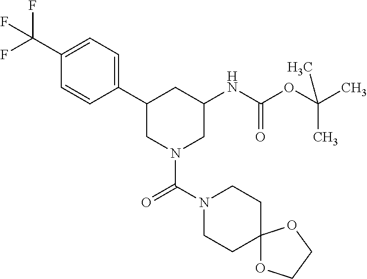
C1(C(F)(F)F)=CC=C(C2CN(C(N3CCC4(CC3)OCCO4)=O)CC(NC(OC(C)(C)C)=O)C2)C=C1
